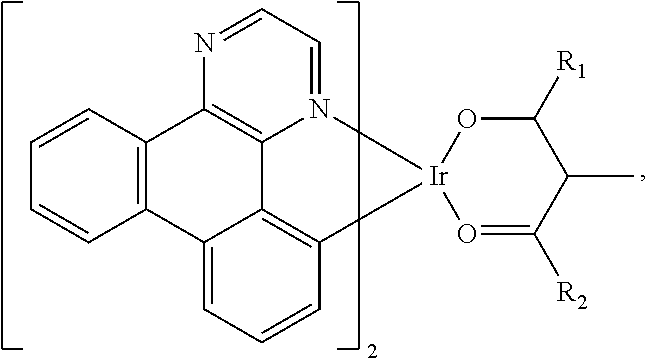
C12=C(C=CC=C1)C1=C3C4=C(C=CC=C24)[Ir]2(N3=CC=N1)O=C([R2])C(C)C([R1])O2
